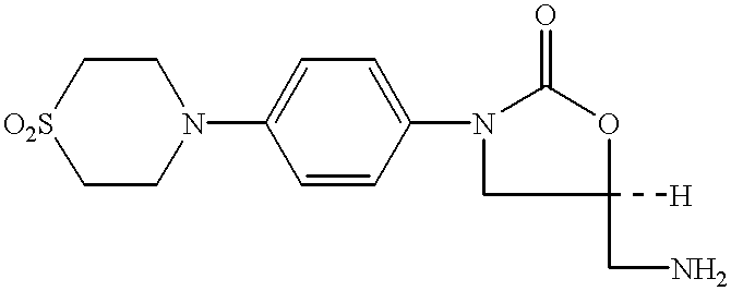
[O2S]1CCN(C2=CC=C(N3CC([H])(CN)OC3=O)C=C2)CC1
